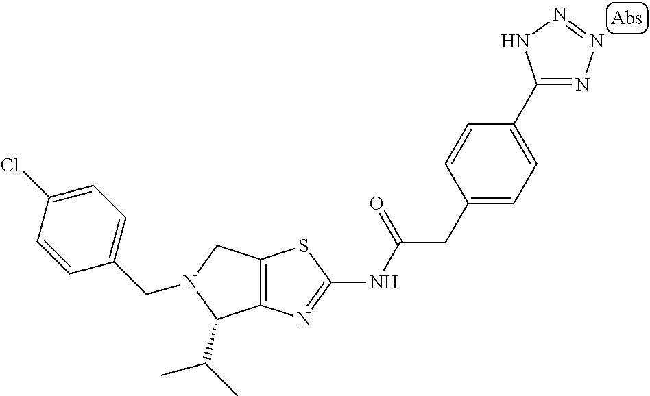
N1(CC2=CC=C(Cl)C=C2)C(C(C)C)C2=C(C1)SC(NC(CC1=CC=C(C3=NN=NN3)C=C1)=O)=N2
